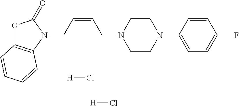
[H]Cl.O1C2=C(N(CC=CCN3CCN(C4=CC=C(F)C=C4)CC3)C1=O)C=CC=C2.[H]Cl
